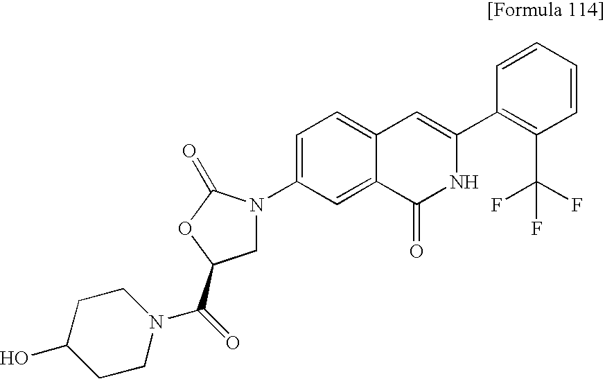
C1N(C2=CC=C3C(=C2)C(=O)NC(C2=C(C(F)(F)F)C=CC=C2)=C3)C(=O)OC1C(=O)N1CCC(O)CC1
